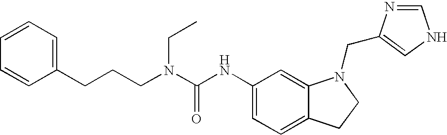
C1(NC(N(CCCC2=CC=CC=C2)CC)=O)=CC=C2C(=C1)N(CC1=CNC=N1)CC2
